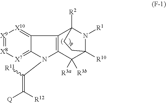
C12=[X10][X9]=[X8][X7]=C1N(C([R11])=C([R12])[Q])C1=C2C2([R2])N([R1])C([R10])(C1([R3a])[R3b])CC2
